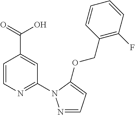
C1=CN=C(N2N=CC=C2OCC2=C(F)C=CC=C2)C=C1C(=O)O
